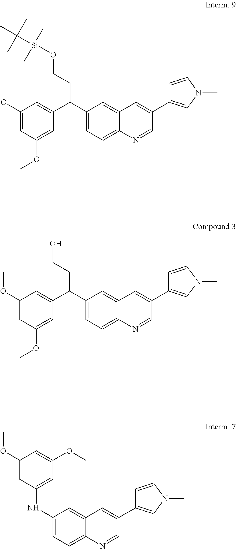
C1=C(OC)C=C(C(C2=CC=C3C(=C2)C=C(C2=CN(C)C=C2)C=N3)CCO[Si](C)(C)C(C)(C)C)C=C1OC.C1=C(OC)C=C(C(C2=CC=C3C(=C2)C=C(C2=CN(C)C=C2)C=N3)CCO)C=C1OC.C1=C(NC2=CC(OC)=CC(OC)=C2)C=C2C(=C1)N=CC(C1=CN(C)C=C1)=C2
